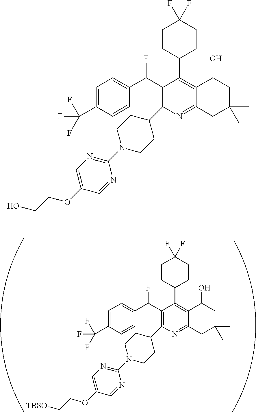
FC(C1=C(C2CCN(C3=NC=C(OCC[TBSO])C=N3)CC2)N=C2C(=C1C1CCC(F)(F)CC1)C(O)CC(C)(C)C2)C1=CC=C(C(F)(F)F)C=C1.FC(C1=C(C2CCN(C3=NC=C(OCCO)C=N3)CC2)N=C2C(=C1C1CCC(F)(F)CC1)C(O)CC(C)(C)C2)C1=CC=C(C(F)(F)F)C=C1
